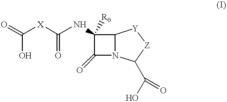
O=C([X]C(NC1([R0])C(=O)N2C1[Y][Z]C2C(O)=O)=O)O
